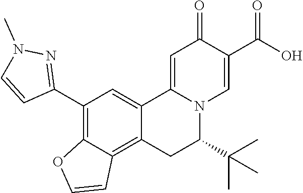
C1(C2=NN(C)C=C2)=C2C(=C3C(=C1)C1=CC(=O)C(C(O)=O)=CN1C(C(C)(C)C)C3)C=CO2
